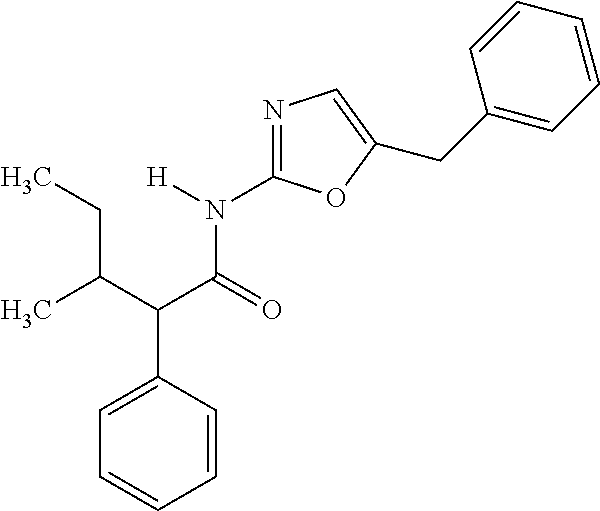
C1=CC(C(C(C)CC)C(=O)N([H])C2=NC=C(CC3=CC=CC=C3)O2)=CC=C1
